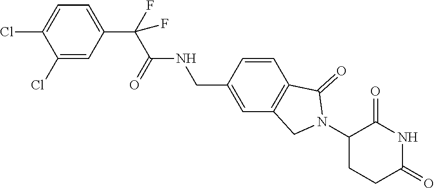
C1=C(Cl)C(Cl)=CC=C1C(F)(C(=O)NCC1=CC2=C(C=C1)C(=O)N(C1CCC(=O)NC1=O)C2)F
